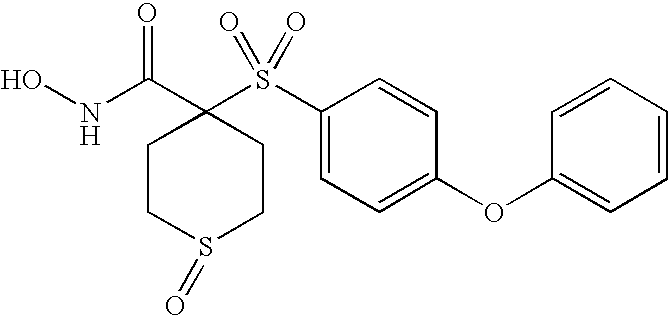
N(C(=O)C1(S(C2=CC=C(OC3=CC=CC=C3)C=C2)(=O)=O)CCS(=O)CC1)O
